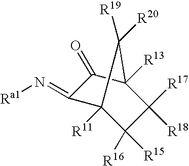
C12([R13])C([R17])([R18])C([R15])([R16])C([R11])(C1([R19])[R20])C(=N[Ra1])C2=O
